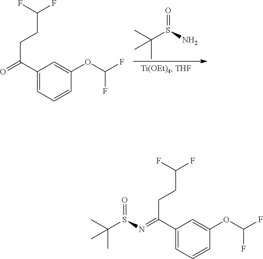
O=S(N)C(C)(C)C.C1(C(=O)CCC(F)F)=CC=CC(OC(F)F)=C1.C1(C(=NS(C(C)(C)C)=O)CCC(F)F)=CC=CC(OC(F)F)=C1
